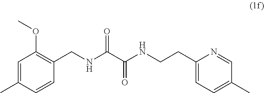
C1=C(C)C=CC(CNC(C(NCCC2=CC=C(C)C=N2)=O)=O)=C1OC
